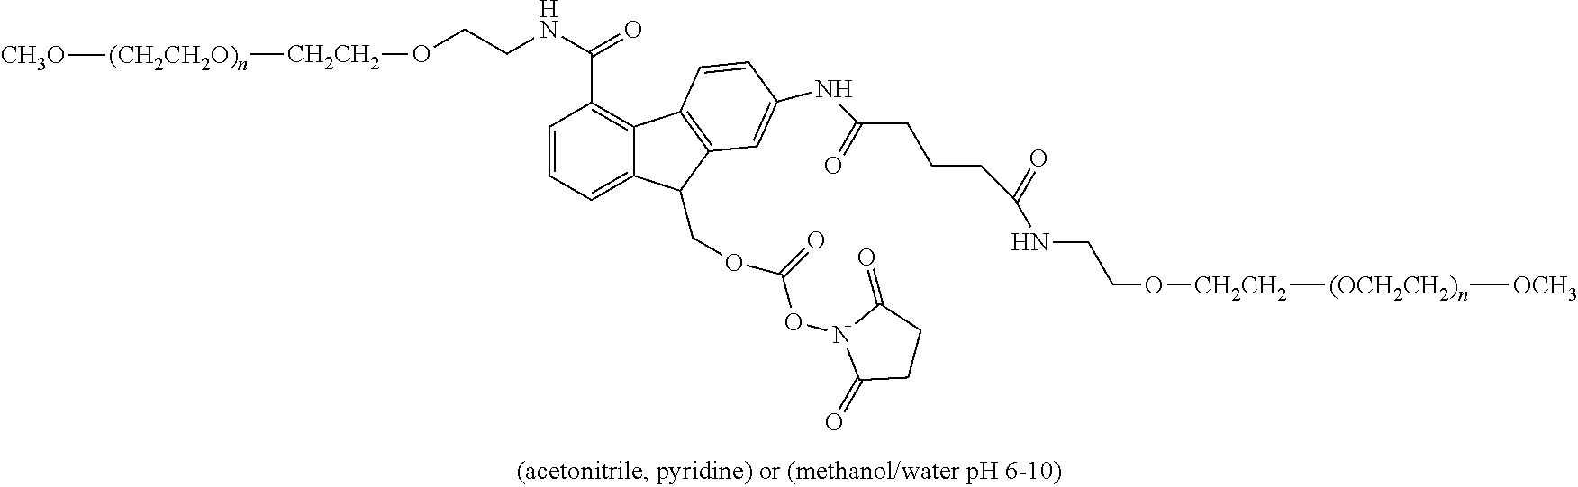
C1=CC=C2C(=C1C(NCCO[CH2CH2][(CH2CH2O)n][CH3O])=O)C1=C(C=C(NC(=O)CCCC(=O)NCCO[CH2CH2][(OCH2CH2)n][OCH3])C=C1)C2COC(ON1C(=O)CCC1=O)=O
